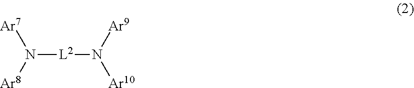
N([L2]N([Ar10])[Ar9])([Ar7])[Ar8]
